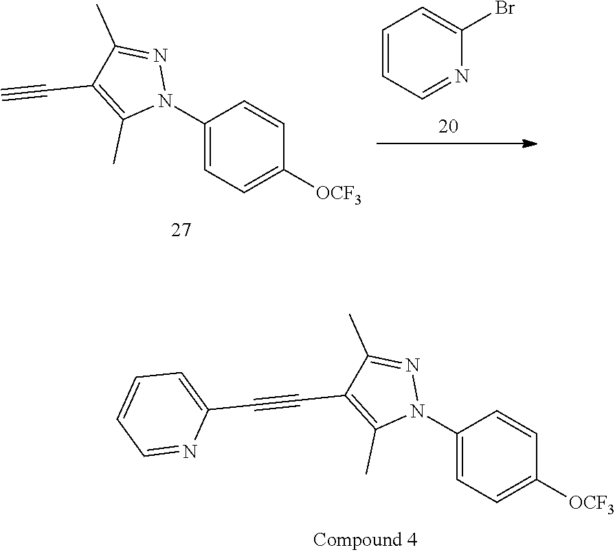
C1(N2N=C(C)C(C#CC3=CC=CC=N3)=C2C)=CC=C([OCF3])C=C1.C1(N2N=C(C)C(C#C)=C2C)=CC=C([OCF3])C=C1.C1=CC=NC(Br)=C1
